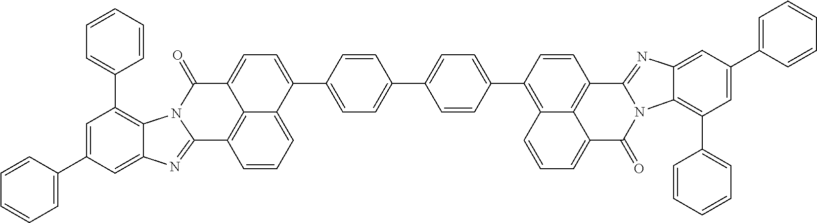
C1=C(C2=CC(C3=CC=CC=C3)=C3C(=C2)N=C2C4=C5C(=CC=C4)C(C4=CC=C(C6=CC=C(C7=C8C9=C(C=C7)C7=NC%10=CC(C%11=CC=CC=C%11)=CC(C%11=CC=CC=C%11)=C%10N7C(=O)C9=CC=C8)C=C6)C=C4)=CC=C5C(=O)N32)C=CC=C1
